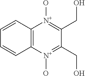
C1=CC2=C(C=C1)[N+](O)=C(CO)C(CO)=[N+]2O
